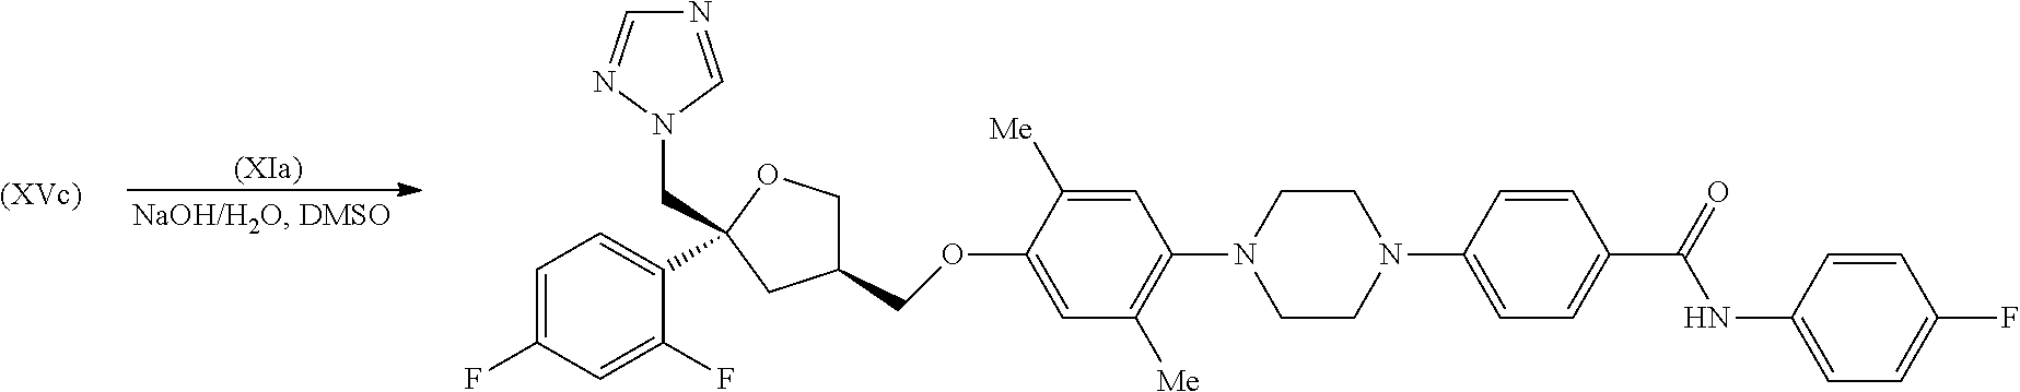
C1=CC(N2CCN(C3=C([Me])C=C(OCC4COC(CN5C=NC=N5)(C5=CC=C(F)C=C5F)C4)C([Me])=C3)CC2)=CC=C1C(NC1=CC=C(F)C=C1)=O
